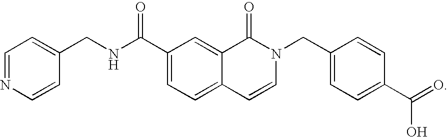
C1=NC=CC(CNC(C2=CC=C3C(=C2)C(=O)N(CC2=CC=C(C(=O)O)C=C2)C=C3)=O)=C1
